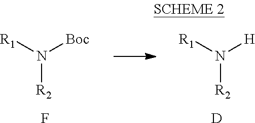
[R1]N([Boc])[R2].F.[R1]N([H])[R2].[D]
